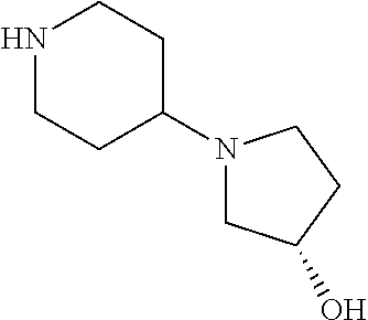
C1(N2CC(O)CC2)CCNCC1
